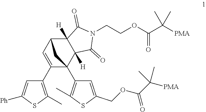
C1(C2=C(C)SC([Ph])=C2)=CC2C3([H])C([H])(C1(C1=C(C)SC(COC(C([PMA])(C)C)=O)=C1)C2)C(=O)N(CCOC(=O)C([PMA])(C)C)C3=O
